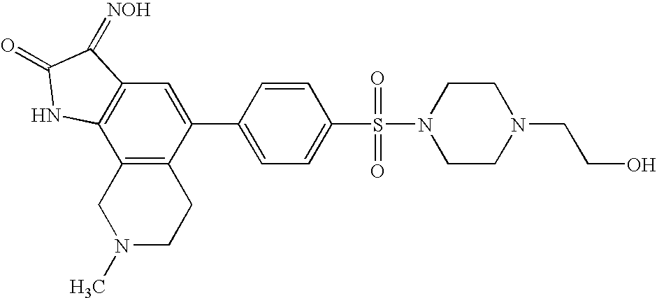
C12=C(C(C3=CC=C(S(N4CCN(CCO)CC4)(=O)=O)C=C3)=CC3=C1NC(=O)C3=[NOH])CCN(C)C2
